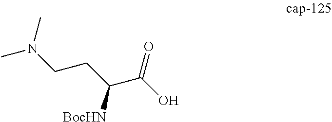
C(C(O)=O)(CCN(C)C)[BocHN]
